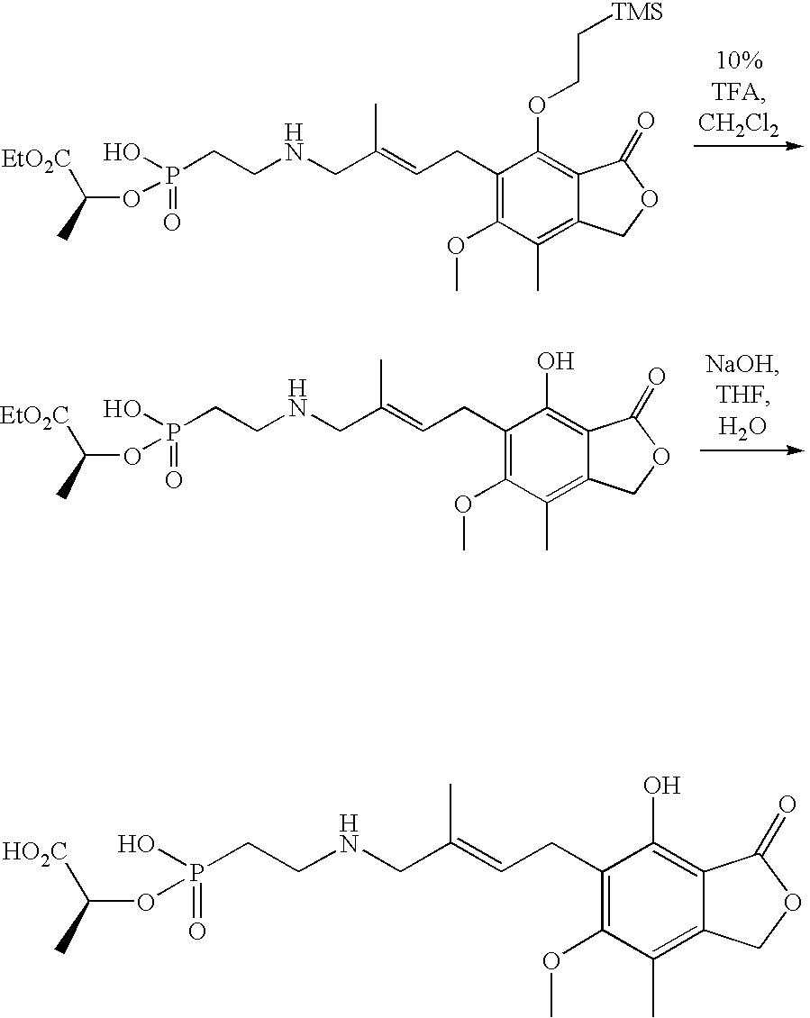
N(CC(=CCC1=C(OC)C(C)=C2C(=C1OCC[TMS])C(=O)OC2)C)CCP(O)(=O)OC([EtO2C])C.N(CC(=CCC1=C(OC)C(C)=C2C(=C1O)C(=O)OC2)C)CCP(O)(=O)OC([HO2C])C.N(CC(=CCC1=C(OC)C(C)=C2C(=C1O)C(=O)OC2)C)CCP(O)(=O)OC([EtO2C])C
